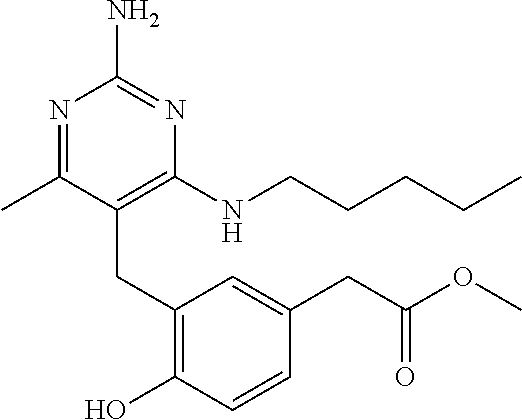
C1(CC2=C(O)C=CC(CC(OC)=O)=C2)=C(NCCCCC)N=C(N)N=C1C
